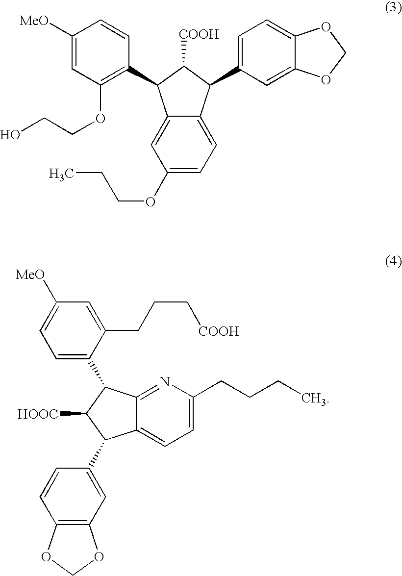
C1([MeO])=CC(OCCO)=C(C2C3=CC(OCCC)=CC=C3C(C3=CC=C4C(=C3)OCO4)C2[COOH])C=C1.C1=C(C2C3=NC(CCCC)=CC=C3C(C3=CC4=C(C=C3)OCO4)C2[HOOC])C(CCC[COOH])=CC([MeO])=C1
